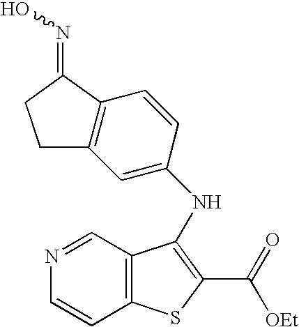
C1=C(NC2=C(C(=O)[OEt])SC3=C2C=NC=C3)C=CC2=C1CCC2=NO
